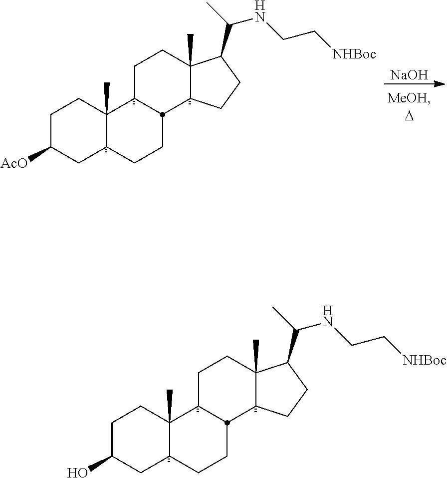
C1C(O)CC2C(C)(C1)C1CCC3(C)C(C(NCC[NHBoc])C)CCC3C1CC2.C1C([AcO])CC2C(C)(C1)C1CCC3(C)C(C(NCC[NHBoc])C)CCC3C1CC2.[NaOH]
